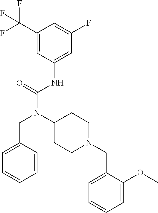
C1(C(F)(F)F)=CC(NC(N(C2CCN(CC3=CC=CC=C3OC)CC2)CC2=CC=CC=C2)=O)=CC(F)=C1
